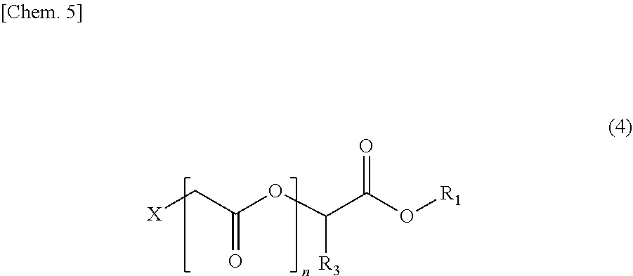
[X]CC(OC(C(O[R1])=O)[R3])=O
